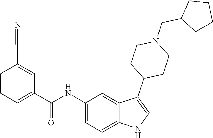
C1(NC(C2=CC=CC(C#N)=C2)=O)=CC=C2C(=C1)C(C1CCN(CC3CCCC3)CC1)=CN2
